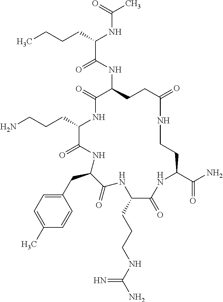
C(C1NC(=O)C(NC(C(CCCC)NC(C)=O)=O)CCC(=O)NCCC(C(N)=O)NC(=O)C(CCCNC(N)=N)NC(=O)C(CC2=CC=C(C)C=C2)NC1=O)CCN
